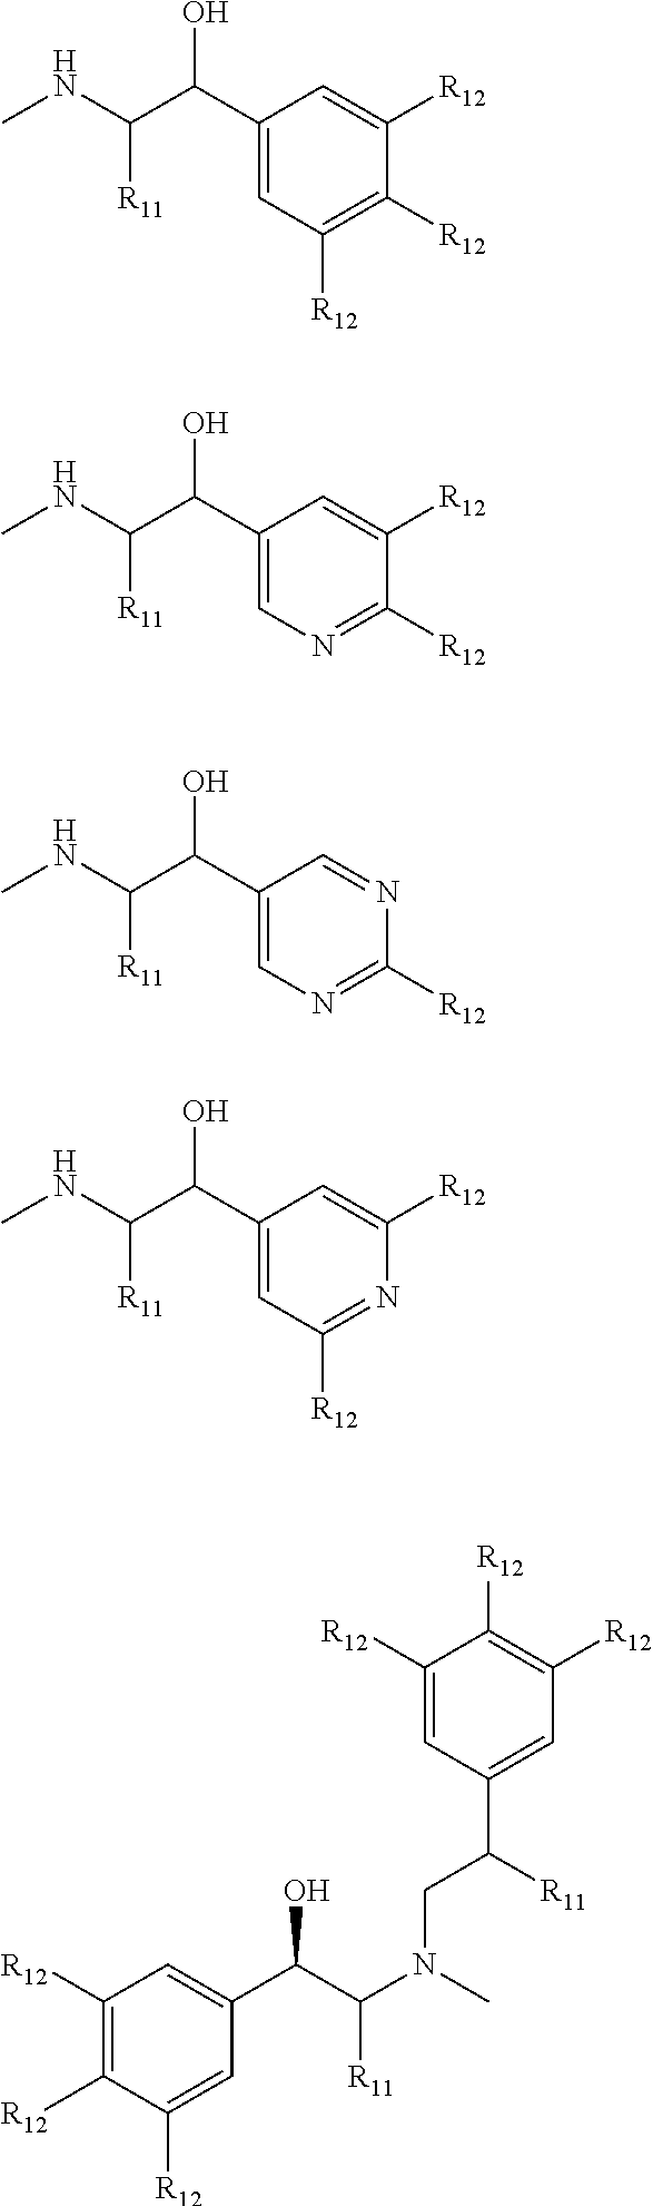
CNC(C(C1=CC([R12])=C([R12])C([R12])=C1)O)[R11].CNC(C(C1=CN=C([R12])C([R12])=C1)O)[R11].CNC(C(C1=CN=C([R12])N=C1)O)[R11].CNC(C(C1=CC([R12])=NC([R12])=C1)O)[R11].C1([R12])=CC(C([R11])CN(C(C(C2=CC([R12])=C([R12])C([R12])=C2)O)[R11])C)=CC([R12])=C1[R12]
